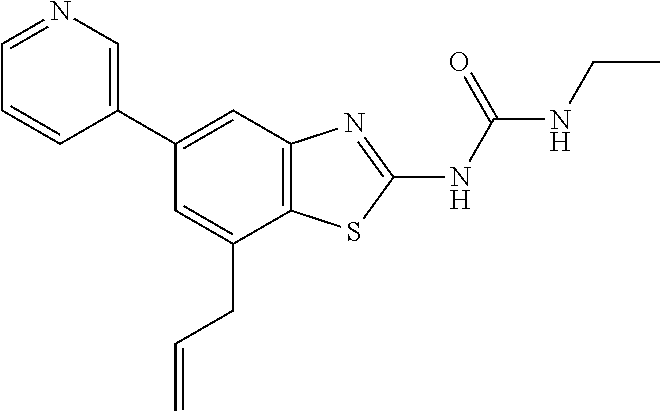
C1(C2=CC3=C(C(CC=C)=C2)SC(NC(NCC)=O)=N3)=CN=CC=C1
